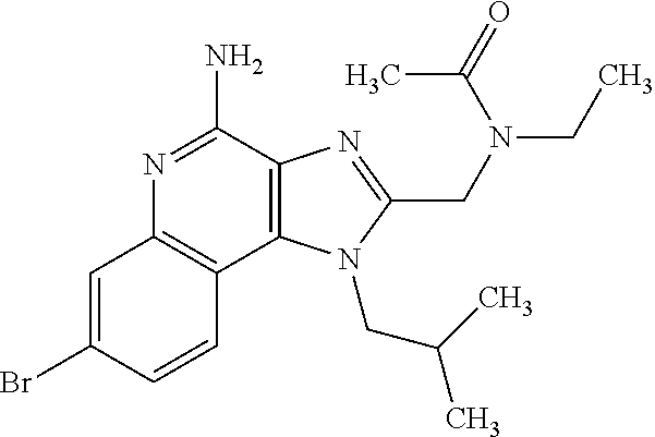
C1=C(Br)C=CC2=C1N=C(N)C1=C2N(CC(C)C)C(CN(CC)C(=O)C)=N1
